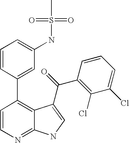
C1=CN=C2C(=C1C1=CC(NS(C)(=O)=O)=CC=C1)C(C(C1=C(Cl)C(Cl)=CC=C1)=O)=CN2
